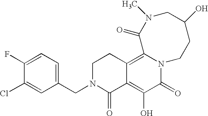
C1(CN2C(=O)C3=C(O)C(=O)N4C(=C3CC2)C(=O)N(C)CC(O)CC4)=CC=C(F)C(Cl)=C1
